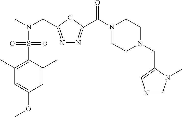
C1N(CC2=CN=CN2C)CCN(C(=O)C2=NN=C(CN(C)S(C3=C(C)C=C(OC)C=C3C)(=O)=O)O2)C1
